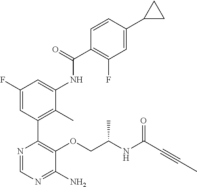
C(COC1=C(C2=C(C)C(NC(C3=C(F)C=C(C4CC4)C=C3)=O)=CC(F)=C2)N=CN=C1N)(NC(C#CC)=O)C
